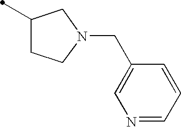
C1(C)CCN(CC2=CN=CC=C2)C1
